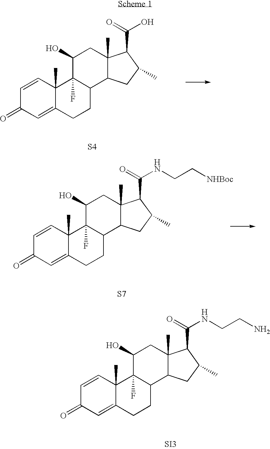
C1=CC2(C)C(=CC1=O)CCC1C2(F)C(O)CC2(C)C1CC(C)C2C(=O)NCCN.[SI3].C1=CC2(C)C(=CC1=O)CCC1C2(F)C(O)CC2(C)C1CC(C)C2C(=O)O.[S4].C1=CC2(C)C(=CC1=O)CCC1C2(F)C(O)CC2(C)C1CC(C)C2C(=O)NCC[NHBoc].[S7]
